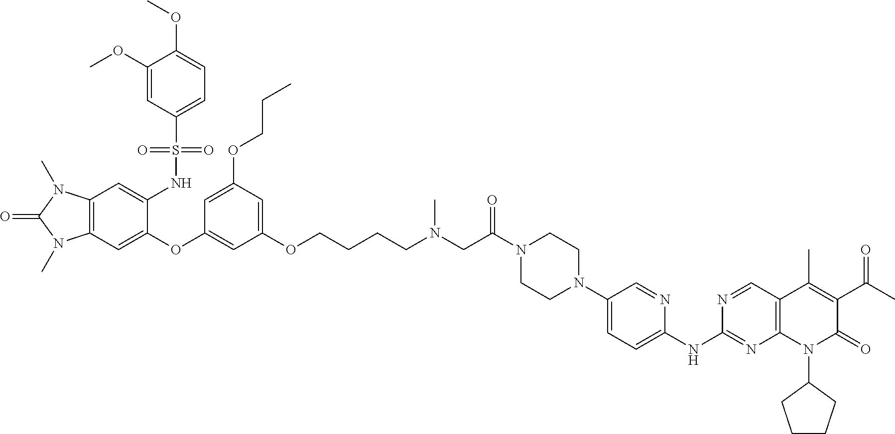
C12=C(C=C(OC3=CC(OCCCCN(C)CC(N4CCN(C5=CC=C(NC6=NC7=C(C=N6)C(C)=C(C(C)=O)C(=O)N7C6CCCC6)N=C5)CC4)=O)=CC(OCCC)=C3)C(NS(C3=CC=C(OC)C(OC)=C3)(=O)=O)=C1)N(C)C(=O)N2C
